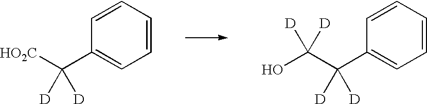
C1=CC=CC(C(C(O)([D])[D])([D])[D])=C1.C1=CC=CC(C([HO2C])([D])[D])=C1
